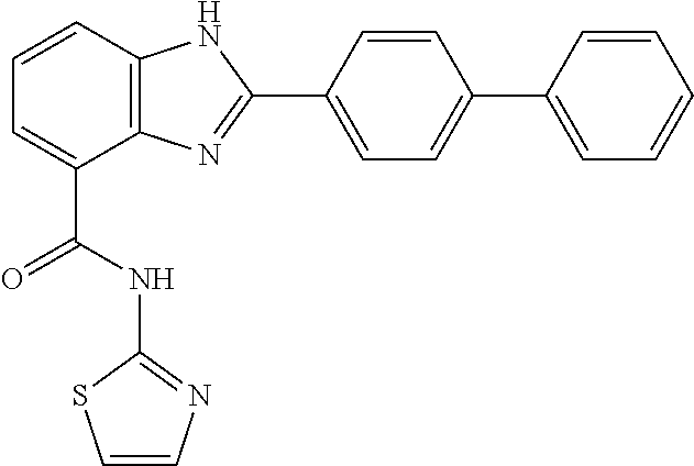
C1=CC2=C(C(C(NC3=NC=CS3)=O)=C1)N=C(C1=CC=C(C3=CC=CC=C3)C=C1)N2
